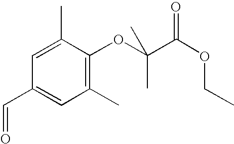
C1=C(C)C(OC(C)(C(OCC)=O)C)=C(C)C=C1C=O
